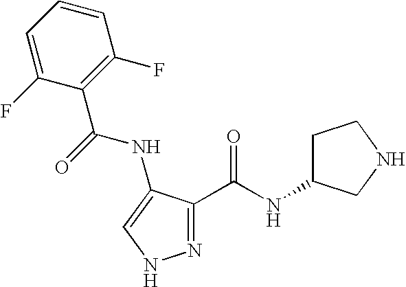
C1(C(NC2=CNN=C2C(=O)NC2CCNC2)=O)=C(F)C=CC=C1F
